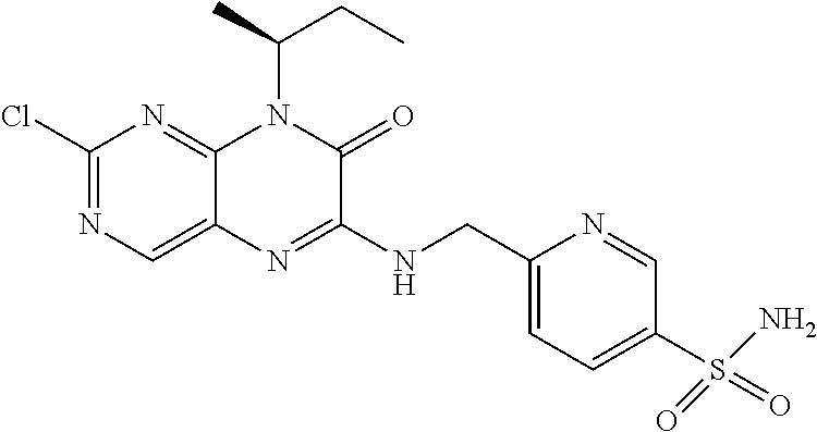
C1(Cl)=NC=C2C(=N1)N(C(C)CC)C(=O)C(NCC1=CC=C(S(=O)(=O)N)C=N1)=N2
